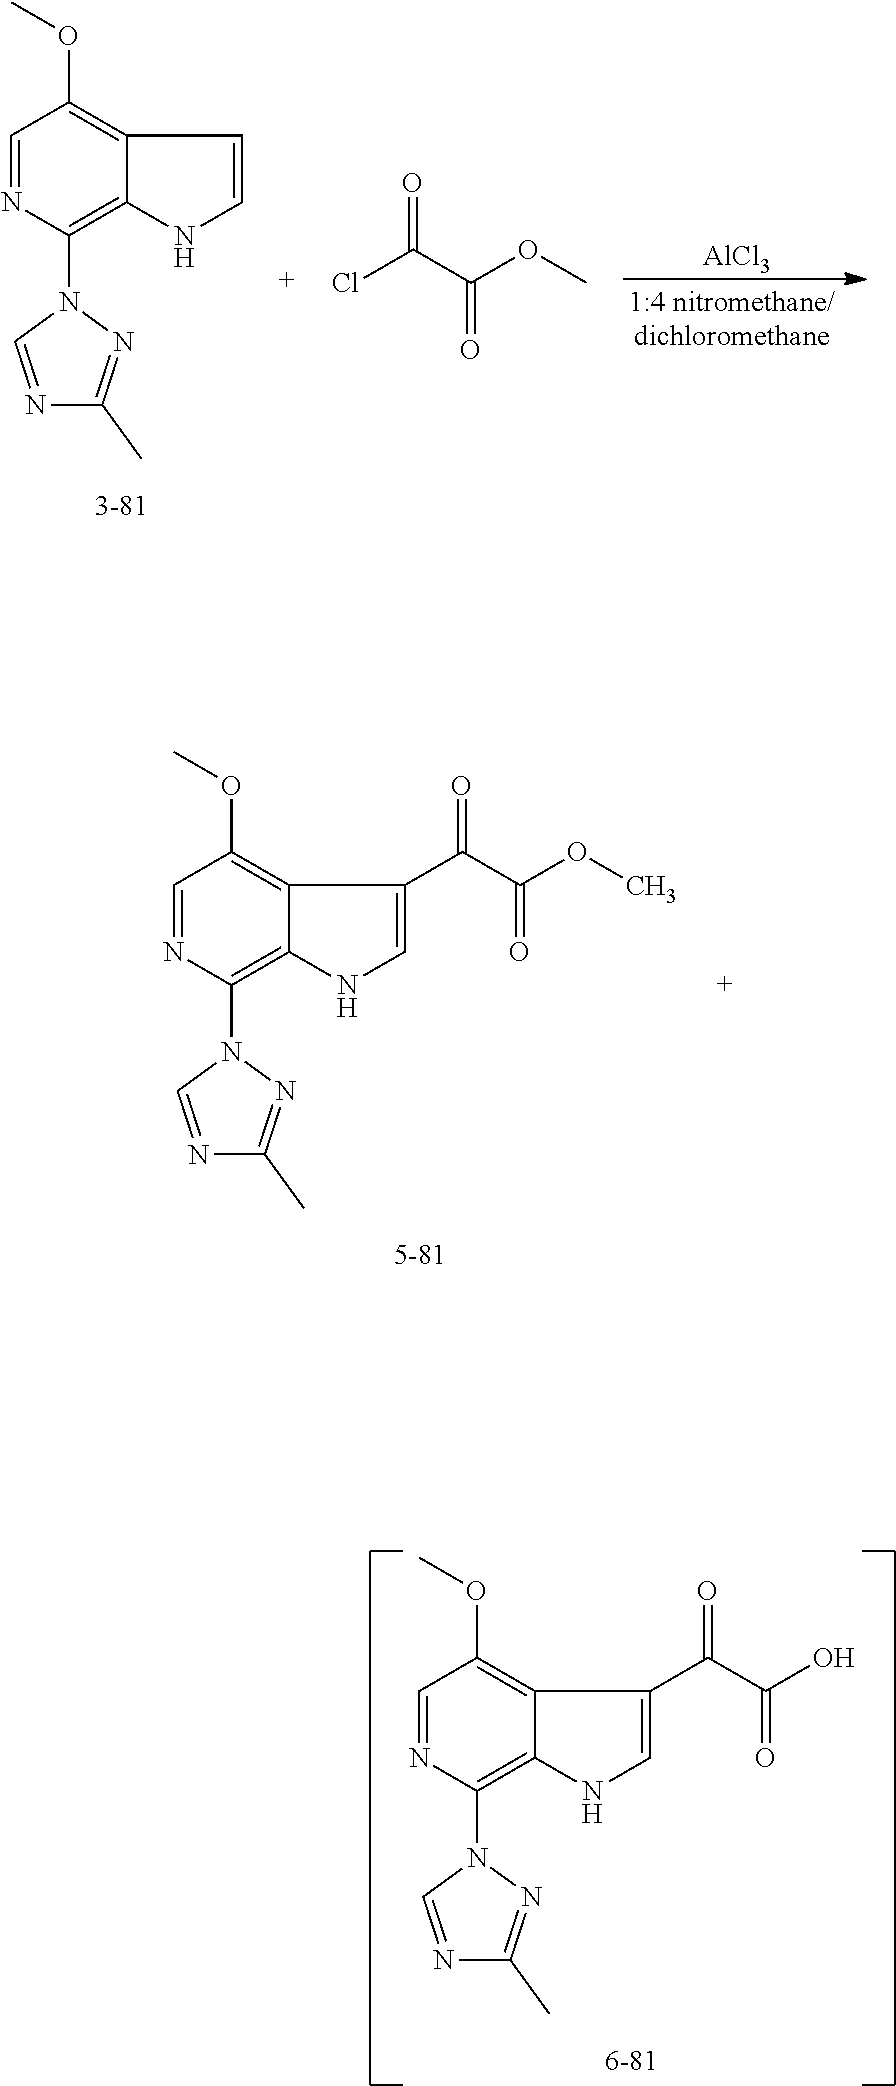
C1=NC(N2C=NC(C)=N2)=C2C(=C1OC)C=CN2.[AlCl3].ClC(C(OC)=O)=O.C1=NC(N2C=NC(C)=N2)=C2C(=C1OC)C(C(C(OC)=O)=O)=CN2.C1=NC(N2C=NC(C)=N2)=C2C(=C1OC)C(C(C(O)=O)=O)=CN2
